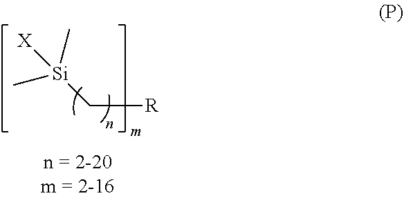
[Si](C[R])(C)(C)[X]
